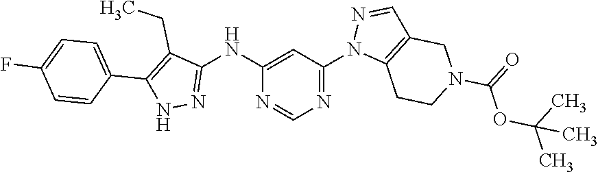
C1=NN(C2=NC=NC(NC3=NNC(C4=CC=C(F)C=C4)=C3CC)=C2)C2=C1CN(C(=O)OC(C)(C)C)CC2
